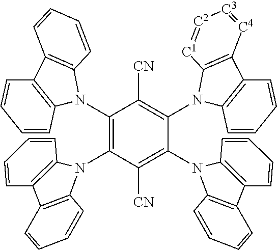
C1(N2C3=C(C=CC=C3)C3=C2C=CC=C3)=C(N2C3=C(C=CC=C3)C3=C2C=CC=C3)C([CN])=C(N2C3=C(C=CC=C3)C3=C2C=CC=C3)C(N2C3=C(C=CC=C3)C3=C2[C1]=[C2][C3]=[C4]3)=C1[CN]
